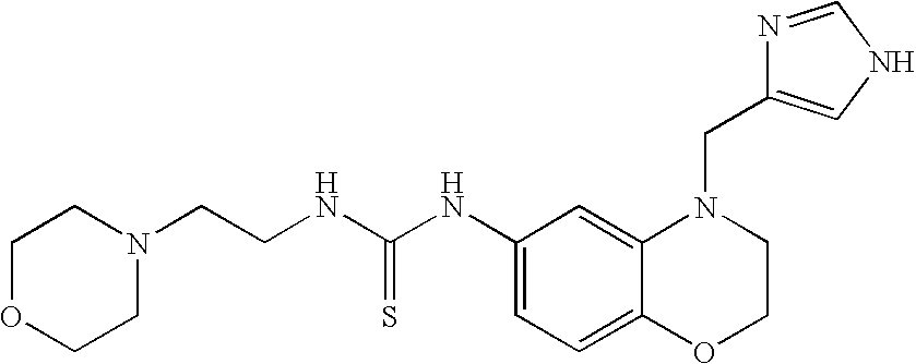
C1(NC(NCCN2CCOCC2)=S)=CC=C2C(=C1)N(CC1=CNC=N1)CCO2
